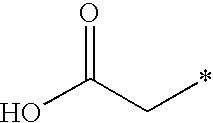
OC(C*)=O
